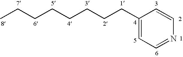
C1(CCCCCCCC)=CC=NC=C1
